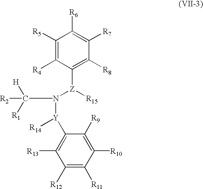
N([Y]([R14])C1=C([R13])C([R12])=C([R11])C([R10])=C1[R9])([Z](C1=C([R8])C([R7])=C([R6])C([R5])=C1[R4])[R15])C([H])([R1])[R2]
